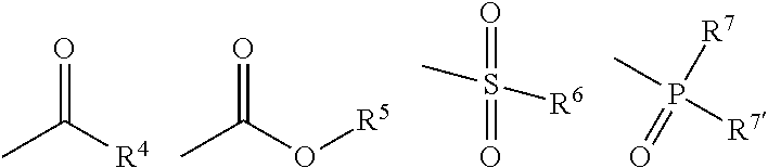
CC([R4])=O.CC(O[R5])=O.O=S(=O)([R6])C.P([R7])(=O)([R7])C
